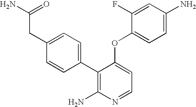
NC1=C(C2=CC=C(CC(N)=O)C=C2)C(OC2=CC=C(N)C=C2F)=CC=N1
